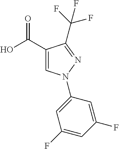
C(F)(F)(F)C1=NN(C2=CC(F)=CC(F)=C2)C=C1C(O)=O
